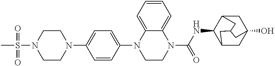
C12CC3(O)CC(CC(C3)C1)C2NC(N1CCN(C2=CC=C(N3CCN(S(C)(=O)=O)CC3)C=C2)C2=CC=CC=C12)=O
